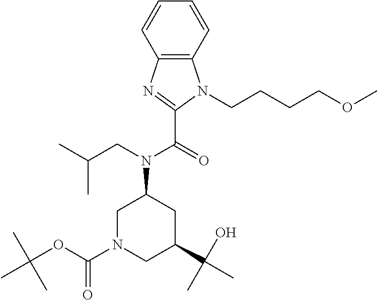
C1N(C(=O)OC(C)(C)C)CC(C(O)(C)C)CC1N(C(C1=NC2=C(C=CC=C2)N1CCCCOC)=O)CC(C)C
